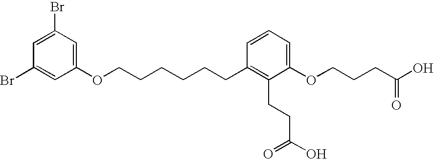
C1=C(Br)C=C(OCCCCCCC2=C(CCC(O)=O)C(OCCCC(O)=O)=CC=C2)C=C1Br
